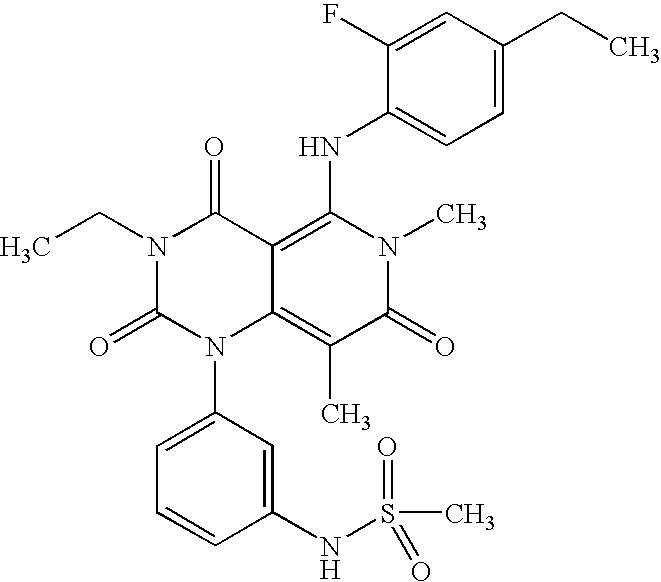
C1(NS(C)(=O)=O)=CC(N2C3=C(C)C(=O)N(C)C(NC4=CC=C(CC)C=C4F)=C3C(=O)N(CC)C2=O)=CC=C1
